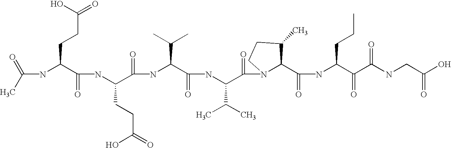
C(NC(C(NC(C(=O)NC(C(=O)NC(C(=O)N1C(C(=O)NC(C(=O)C(NCC(O)=O)=O)CCC)C(C)CC1)C(C)C)C(C)C)CCC(=O)O)=O)CCC(=O)O)(C)=O
